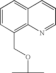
C1(COC(C)C)=C2C(=CC=C1)C=CC=N2
